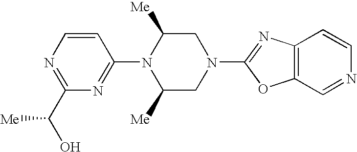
N1=C(C(O)[Me])N=C(N2C([Me])CN(C3=NC4=C(C=NC=C4)O3)CC2[Me])C=C1
